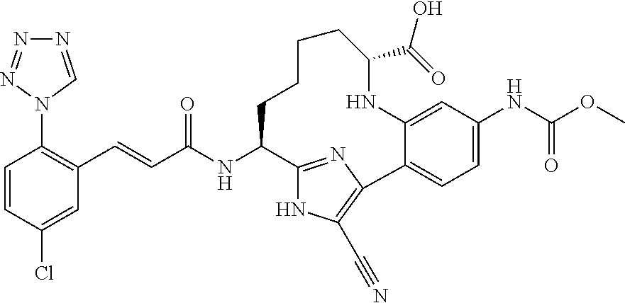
C1=CC(Cl)=CC(C=CC(NC2C3=NC(=C(C#N)N3)C3=CC=C(NC(OC)=O)C=C3NC(C(=O)O)CCCC2)=O)=C1N1C=NN=N1
